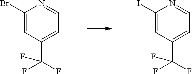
C1(Br)=CC(C(F)(F)F)=CC=N1.C1(I)=CC(C(F)(F)F)=CC=N1
